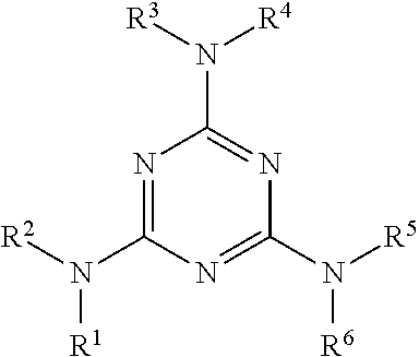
N1=C(N([R2])[R1])N=C(N([R5])[R6])N=C1N([R3])[R4]
